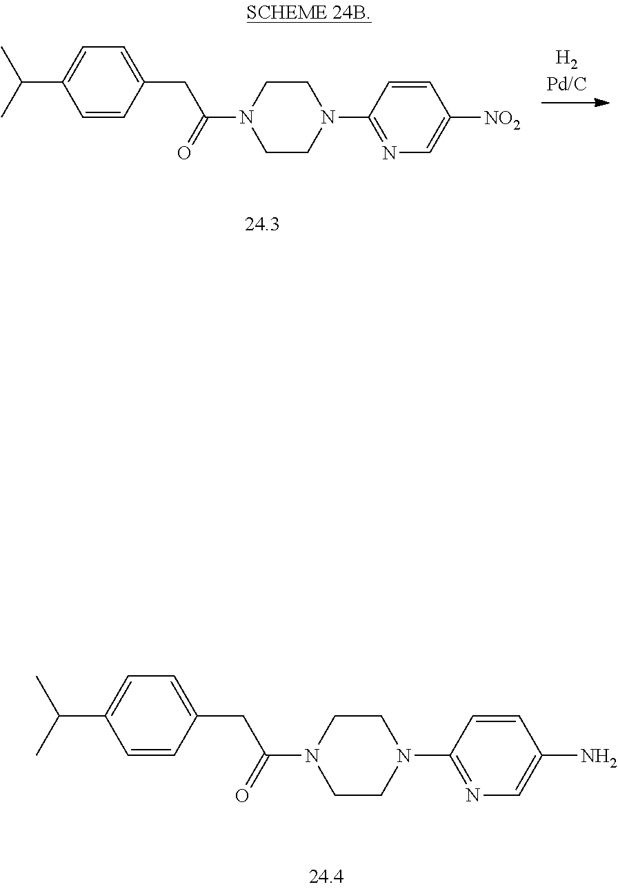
C1=CC(N2CCN(C(CC3=CC=C(C(C)C)C=C3)=O)CC2)=NC=C1N.C1=CC(N2CCN(C(CC3=CC=C(C(C)C)C=C3)=O)CC2)=NC=C1[NO2].[H2Pd/C]
